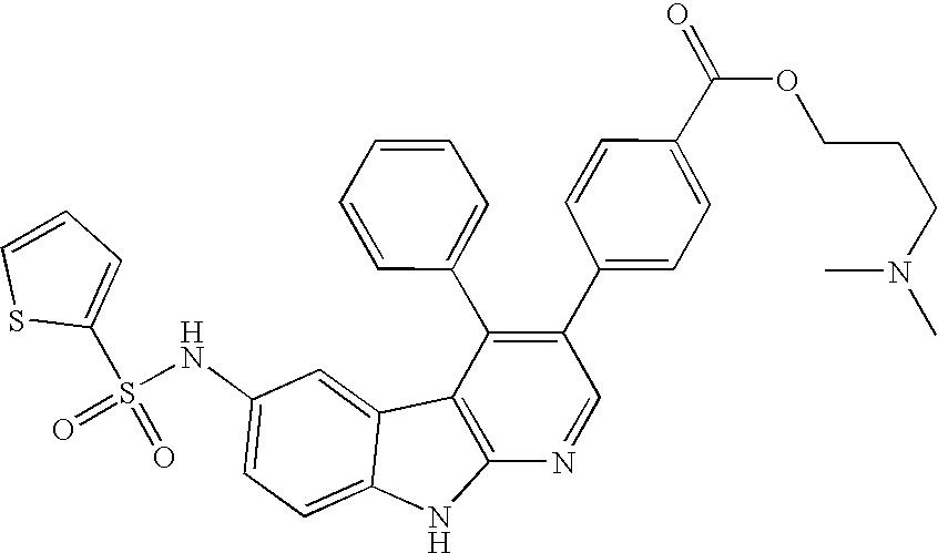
N(C1=CC=C2C(=C1)C1=C(N2)N=CC(C2=CC=C(C(OCCCN(C)C)=O)C=C2)=C1C1=CC=CC=C1)S(=O)(C1=CC=CS1)=O
